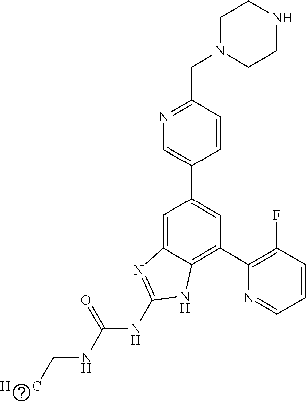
C1=CC(CN2CCNCC2)=NC=C1C1=CC(C2=C(F)C=CC=N2)=C2C(=C1)N=C(NC(NC[H      C])=O)N2
